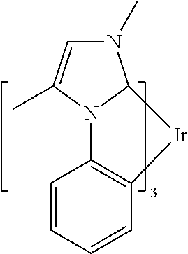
C1=CC=CC2=C1N1C(N(C)C=C1C)[Ir]2
